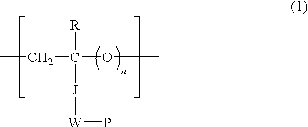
CCC(OC)([R])[J][W]P
